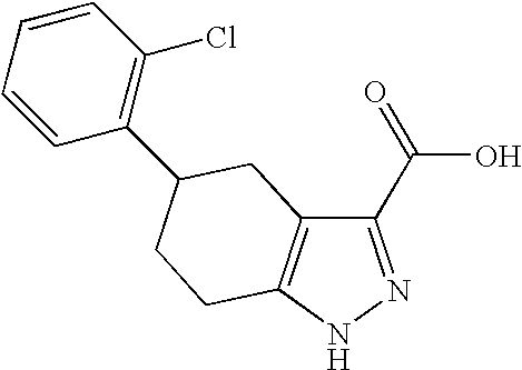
C12=C(C(C(=O)O)=NN1)CC(C1=C(Cl)C=CC=C1)CC2
